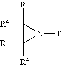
N1([T])C([R4])([R4])C1([R4])[R4]
